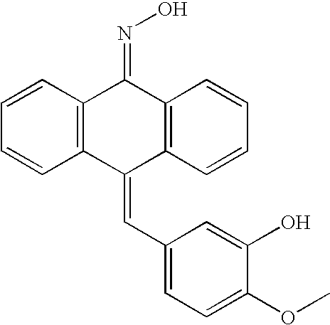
C12=C(C(=CC3=CC=C(OC)C(O)=C3)C3=C(C1=NO)C=CC=C3)C=CC=C2
